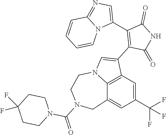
C12=C3C=C(C(F)(F)F)C=C1CN(C(=O)N1CCC(F)(F)CC1)CCN2C=C3C1=C(C2=CN=C3N2C=CC=C3)C(=O)NC1=O
